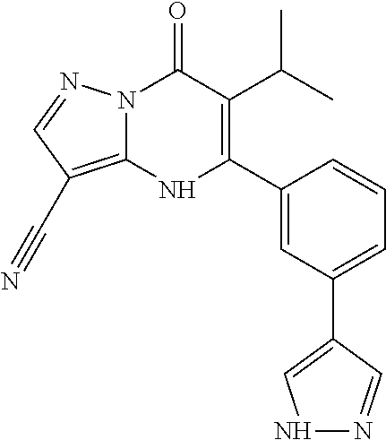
N12C(=C(C#N)C=N1)NC(C1=CC(C3=CNN=C3)=CC=C1)=C(C(C)C)C2=O
